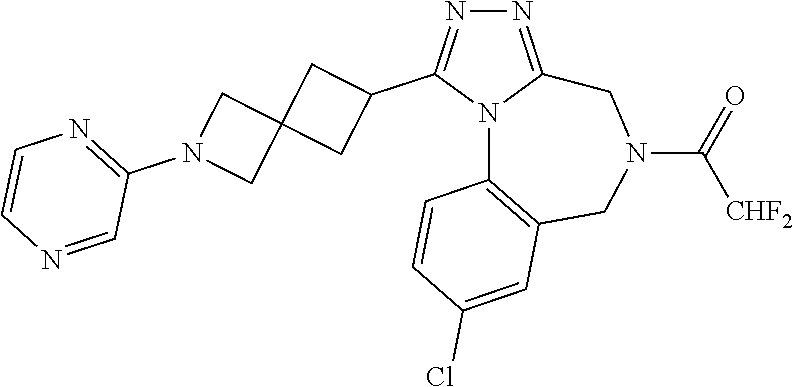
N1=C2N(C(C3CC4(C3)CN(C3=NC=CN=C3)C4)=N1)C1=C(CN(C(=O)[CHF2])C2)C=C(Cl)C=C1
